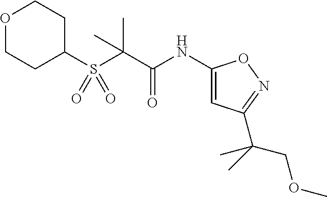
C1(S(C(C(NC2=CC(C(COC)(C)C)=NO2)=O)(C)C)(=O)=O)CCOCC1
